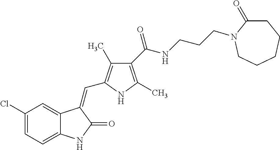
C1(Cl)=CC=C2C(=C1)C(=CC1=C(C)C(C(NCCCN3C(=O)CCCCC3)=O)=C(C)N1)C(=O)N2
